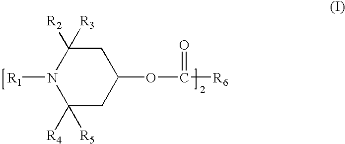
C1C(OC([R6])=O)CC([R2])([R3])N([R1])C1([R4])[R5]
